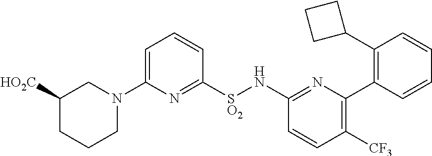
C1([SO2]NC2=NC(C3=C(C4CCC4)C=CC=C3)=C([CF3])C=C2)=NC(N2CC([HO2C])CCC2)=CC=C1
